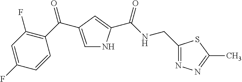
C1=C(C(=O)C2=C(F)C=C(F)C=C2)C=C(C(NCC2=NN=C(C)S2)=O)N1
